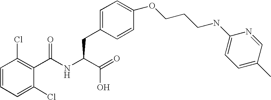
C1=CC=C(Cl)C(C(NC(C(=O)O)CC2=CC=C(OCCCNC3=CC=C(C)C=N3)C=C2)=O)=C1Cl
